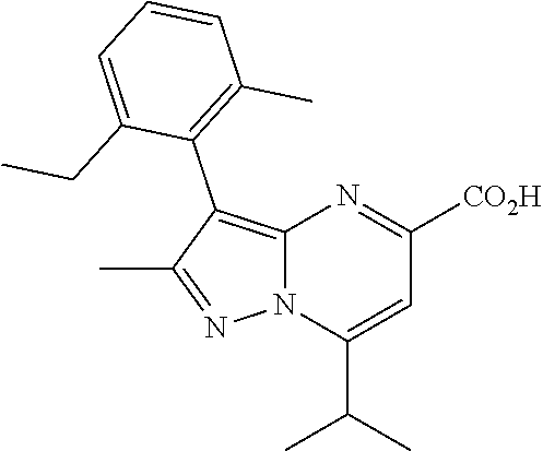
C1=CC=C(CC)C(C2=C3N(N=C2C)C(C(C)C)=CC([CO2H])=N3)=C1C
